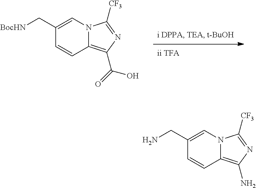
C1(C[BocHN])=CN2C(=C(C(=O)O)N=C2[CF3])C=C1.C1(CN)=CN2C(=C(N)N=C2[CF3])C=C1
